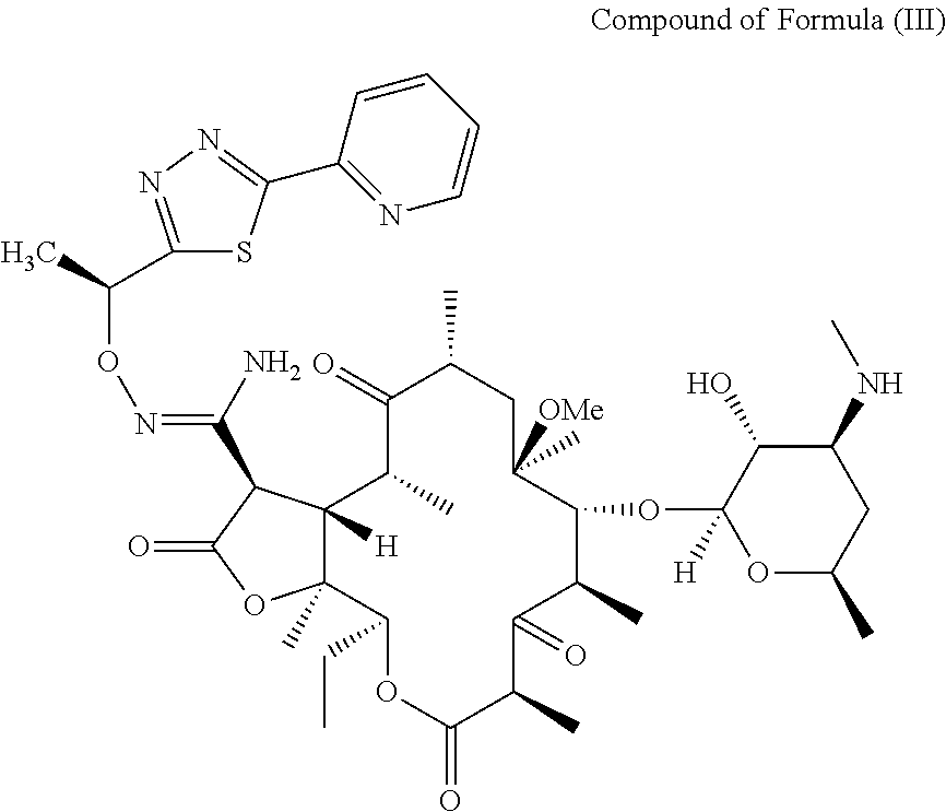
C12([H])C(C)(C(CC)OC(=O)C(C)C(=O)C(C)C(OC3([H])OC(C)CC(NC)C3O)C([OMe])(C)CC(C)C(=O)C1C)OC(=O)C2C(N)=NOC(C)C1=NN=C(C2=NC=CC=C2)S1
